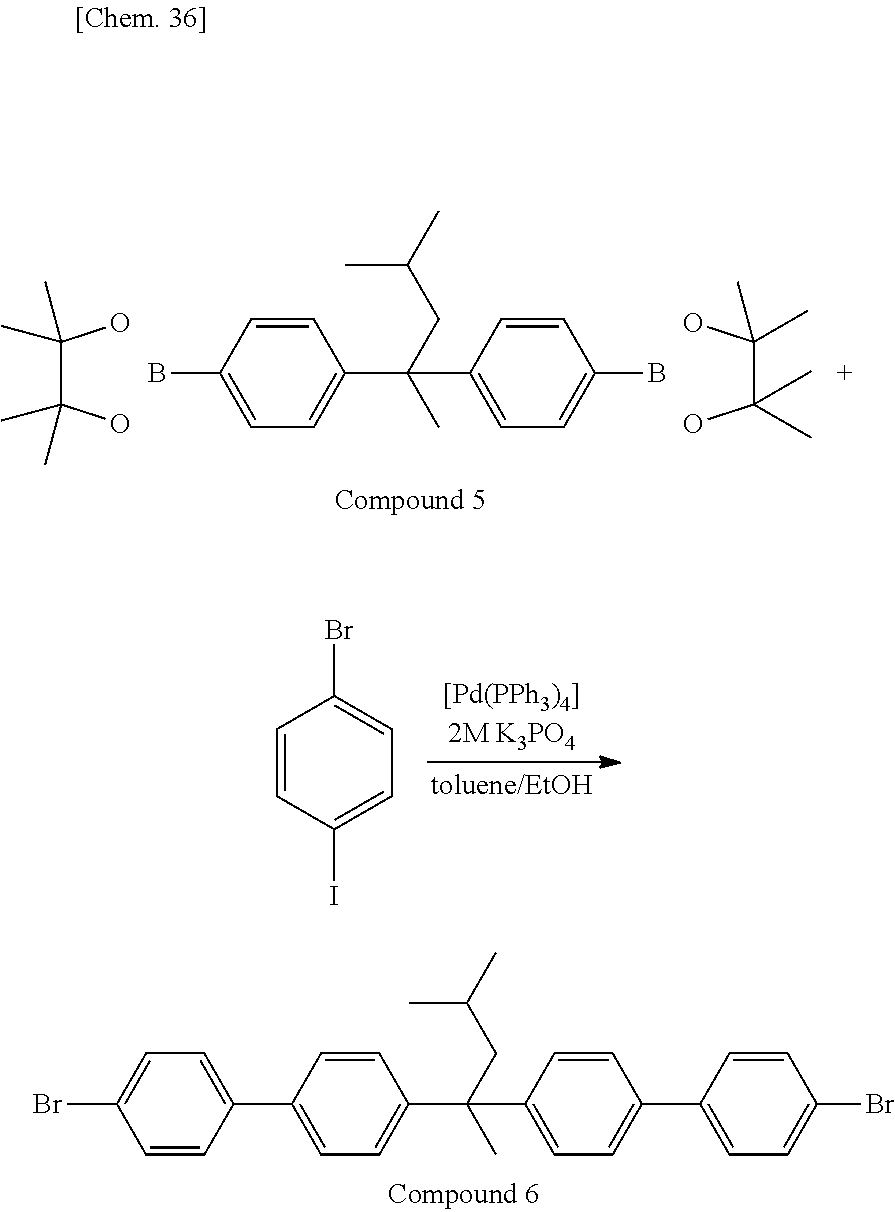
OC(C(O)(C)C)(C)C.C1=C(B)C=CC(C(C2=CC=C(B)C=C2)(C)CC(C)C)=C1.OC(C(O)(C)C)(C)C.C1=C(C2=CC=C(Br)C=C2)C=CC(C(C2=CC=C(C3=CC=C(Br)C=C3)C=C2)(C)CC(C)C)=C1.C1=CC(I)=CC=C1Br
